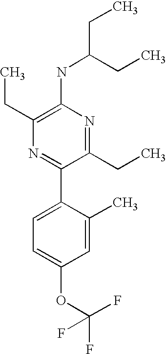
C1(NC(CC)CC)=C(CC)N=C(C2=CC=C(OC(F)(F)F)C=C2C)C(CC)=N1
